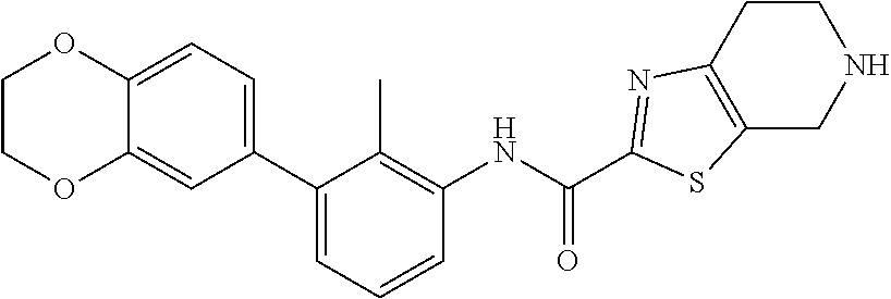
C12=CC(C3=CC=CC(NC(=O)C4=NC5=C(CNCC5)S4)=C3C)=CC=C1OCCO2
